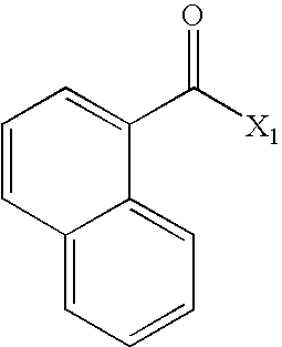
C1=CC2=CC=CC=C2C(C([X1])=O)=C1
